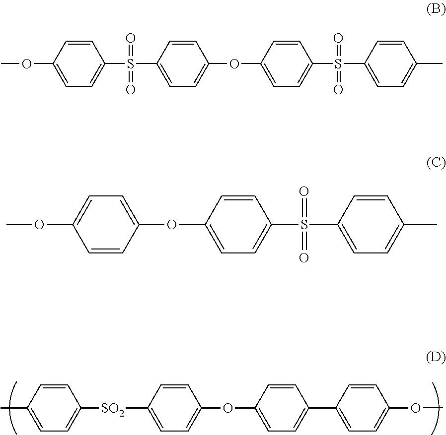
[SO2](C1=CC=C(OC2=CC=C(C3=CC=C(OC)C=C3)C=C2)C=C1)C1=CC=C(C)C=C1.C1=CC(OC)=CC=C1S(C1=CC=C(OC2=CC=C(S(C3=CC=C(C)C=C3)(=O)=O)C=C2)C=C1)(=O)=O.COC1=CC=C(OC2=CC=C(S(C3=CC=C(C)C=C3)(=O)=O)C=C2)C=C1
